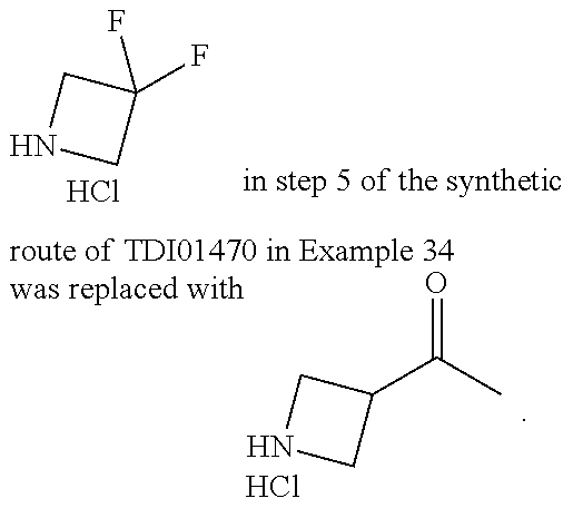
N1CC(F)(F)C1.Cl.N1CC(C(C)=O)C1.Cl
